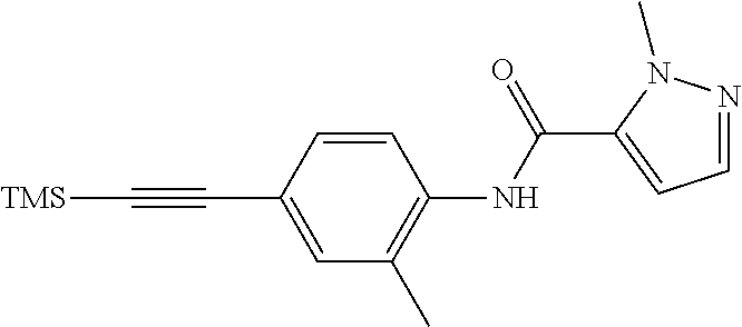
C(#CC1=CC(C)=C(NC(C2=CC=NN2C)=O)C=C1)[TMS]
